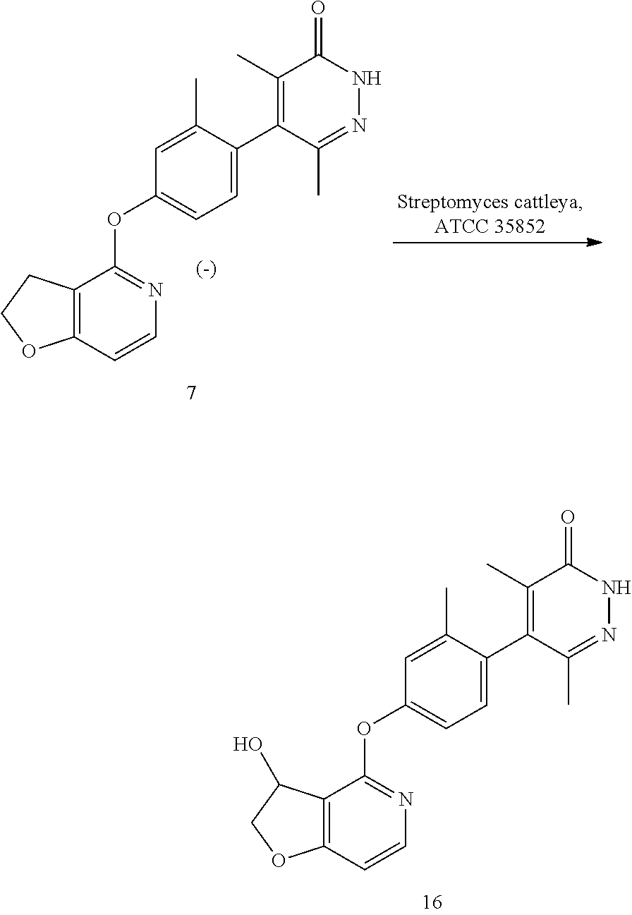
C1=C(C)C(C2=C(C)C(=O)NN=C2C)=CC=C1OC1=NC=CC2=C1C(O)CO2.C1=C(C)C(C2=C(C)C(=O)NN=C2C)=CC=C1OC1=NC=CC2=C1CCO2
